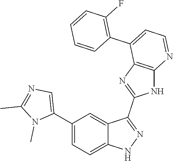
C1(C2=CC=C3C(=C2)C(C2=NC4=C(N2)N=CC=C4C2=C(F)C=CC=C2)=NN3)=CN=C(C)N1C
